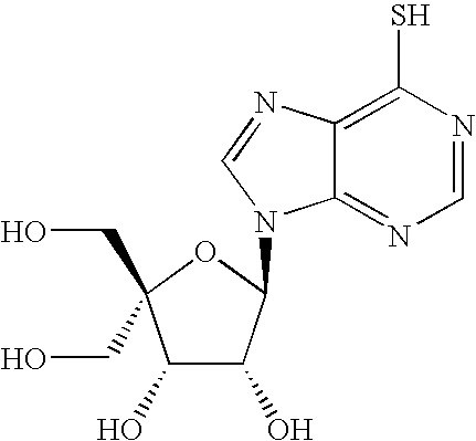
C1(O)C(O)C(N2C3=NC=NC(S)=C3N=C2)OC1(CO)CO
